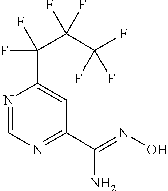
N1=CN=C(C(=NO)N)C=C1C(C(C(F)(F)F)(F)F)(F)F
